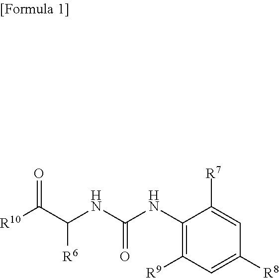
[R10]C(C(NC(NC1=C([R9])C=C([R8])C=C1[R7])=O)[R6])=O
